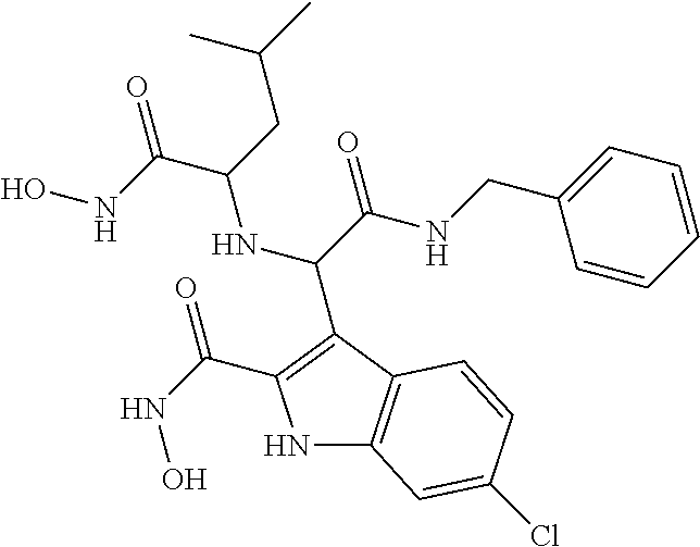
ONC(C(CC(C)C)NC(C(NCC1=CC=CC=C1)=O)C1=C(C(NO)=O)NC2=C1C=CC(Cl)=C2)=O
